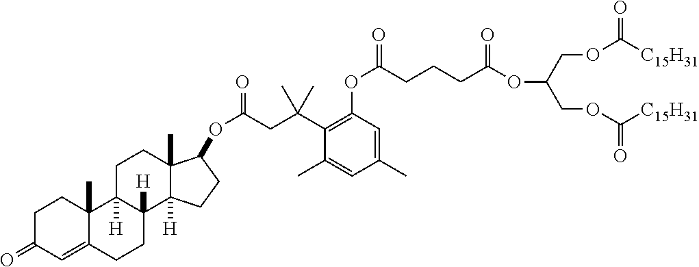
C(COC([C15H31])=O)(COC([C15H31])=O)OC(CCCC(OC1=C(C(CC(OC2C3(C)C([H])(CC2)C2([H])C([H])(CC3)C3(C)C(=CC(=O)CC3)CC2)=O)(C)C)C(C)=CC(C)=C1)=O)=O
